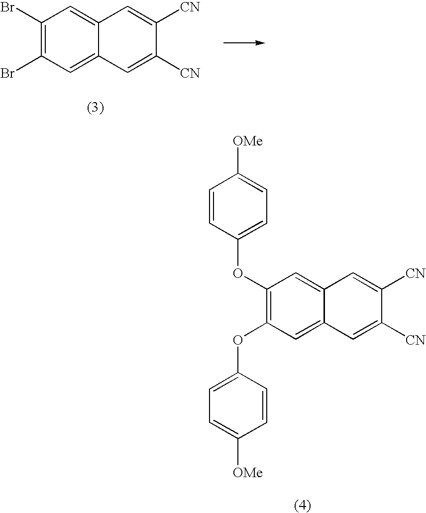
C1(Br)=C(Br)C=C2C(=C1)C=C([CN])C([CN])=C2.C1=CC(OC2=C(OC3=CC=C([OMe])C=C3)C=C3C(=C2)C=C([CN])C([CN])=C3)=CC=C1[OMe]
